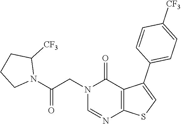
C1=NC2=C(C(=O)N1CC(N1CCCC1[CF3])=O)C(C1=CC=C([CF3])C=C1)=CS2
